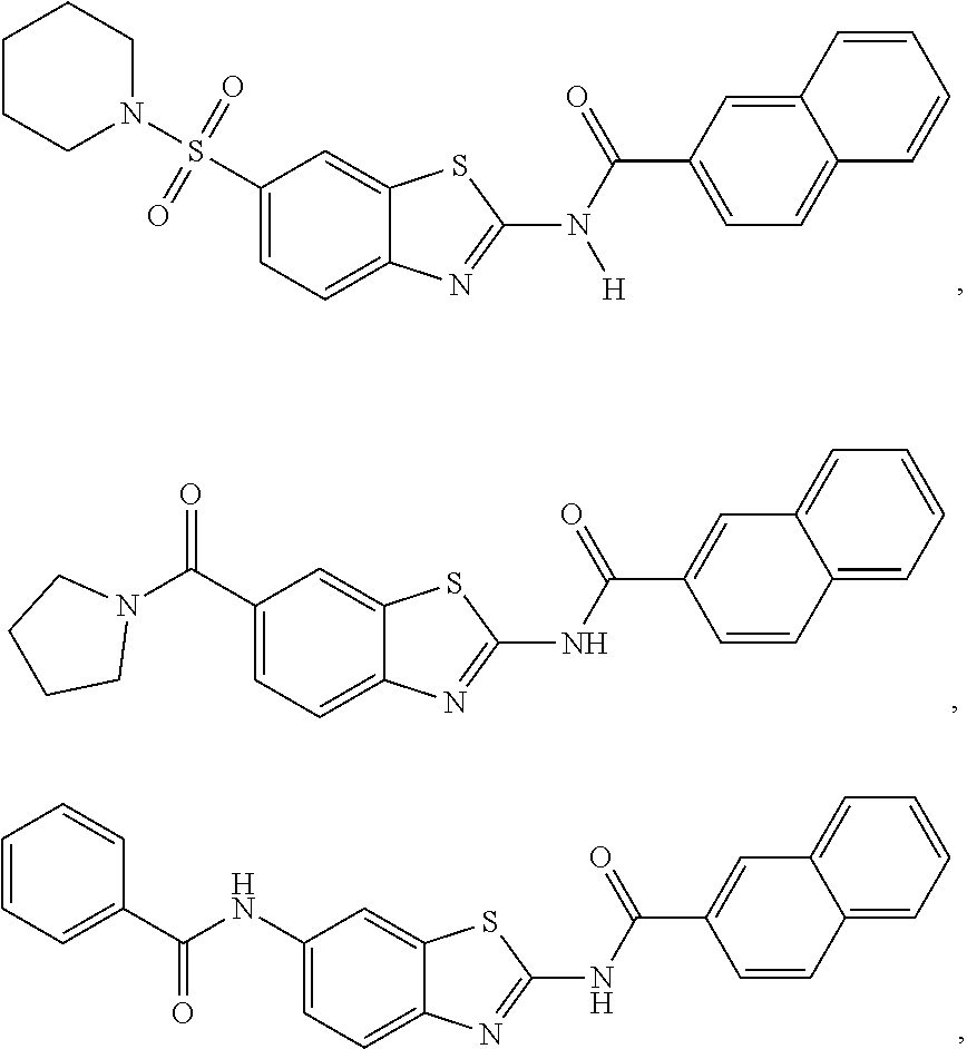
O=C(C1=CC=C2C(=C1)C=CC=C2)N([H])C1=NC2=CC=C(S(N3CCCCC3)(=O)=O)C=C2S1.O=C(C1=CC2=CC=CC=C2C=C1)NC1=NC2=CC=C(C(N3CCCC3)=O)C=C2S1.O=C(C1=CC2=CC=CC=C2C=C1)NC1=NC2=CC=C(NC(C3=CC=CC=C3)=O)C=C2S1
